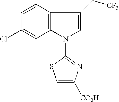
C12=C(C=CC(Cl)=C1)C(C[CF3])=CN2C1=NC([CO2H])=CS1
